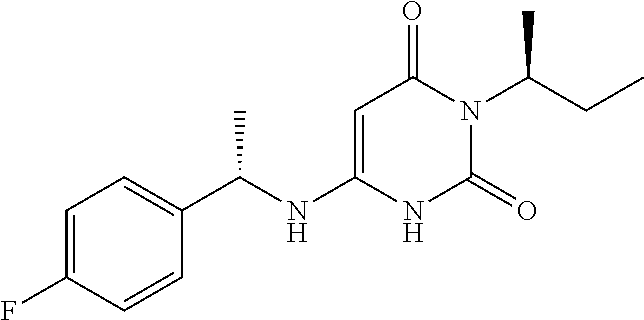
C1=C(F)C=CC(C(NC2=CC(=O)N(C(CC)C)C(=O)N2)C)=C1
